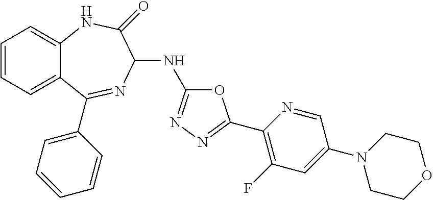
C1=CC=C2C(=C1)NC(=O)C(NC1=NN=C(C3=C(F)C=C(N4CCOCC4)C=N3)O1)N=C2C1=CC=CC=C1
